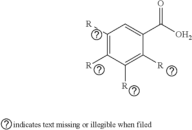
C1([R])=C([R])C([R])=C([R])C(C(O)=O)=C1
